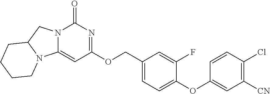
N12C(CN3C1=CC(OCC1=CC=C(OC4=CC([CN])=C(Cl)C=C4)C(F)=C1)=NC3=O)CCCC2
